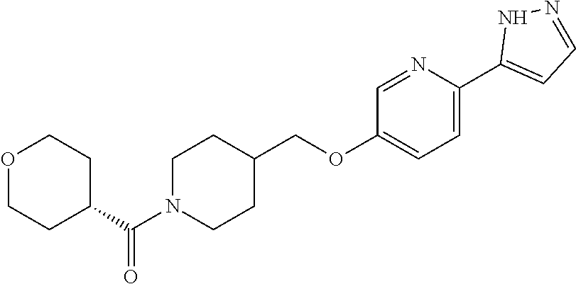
C1N(C(C2CCOCC2)=O)CCC(COC2=CC=C(C3=CC=NN3)N=C2)C1
